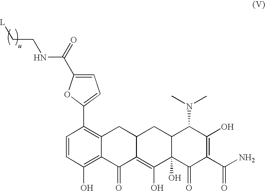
C1=CC(O)=C2C(=C1C1=CC=C(C(=O)NCC[L])O1)CC1C(=C(O)C3(O)C(C1)C(N(C)C)C(O)=C(C(N)=O)C3=O)C2=O
